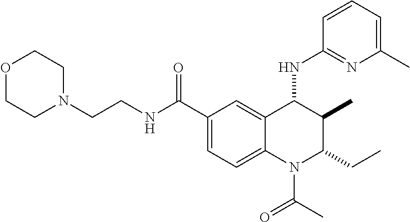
C(C1=CC=C2C(=C1)C(NC1=NC(C)=CC=C1)C(C)C(CC)N2C(=O)C)(=O)NCCN1CCOCC1
